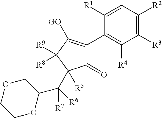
C1([R1])=CC([R2])=C([R3])C([R4])=C1C1=C([GO])C([R9])([R8])C(C(C2COCCO2)([R7])[R6])([R5])C1=O
